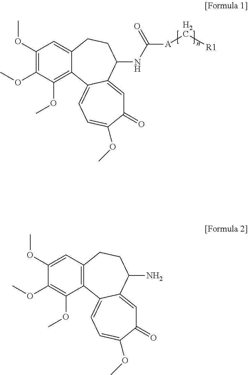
C1(OC)=C(OC)C(OC)=C2C(=C1)CCC(NC([A]C[R1])=O)C1=CC(=O)C(OC)=CC=C21.C1(OC)=CC2=C(C(OC)=C1OC)C1=CC=C(OC)C(=O)C=C1C(N)CC2
